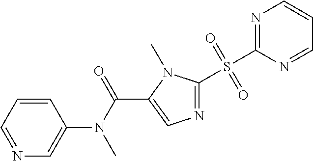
C1=CC=NC=C1N(C(=O)C1=CN=C(S(C2=NC=CC=N2)(=O)=O)N1C)C
